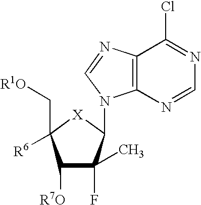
C1([R7O])C(F)(C)C(N2C3=C(C(Cl)=NC=N3)N=C2)[X]C1(C[R1O])[R6]
